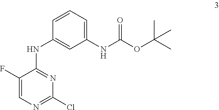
C1(F)=CN=C(Cl)N=C1NC1=CC(NC(OC(C)(C)C)=O)=CC=C1
